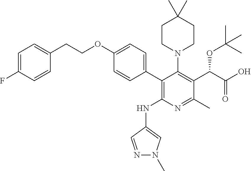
C1CN(C2=C(C(C(O)=O)OC(C)(C)C)C(C)=NC(NC3=CN(C)N=C3)=C2C2=CC=C(OCCC3=CC=C(F)C=C3)C=C2)CCC1(C)C
